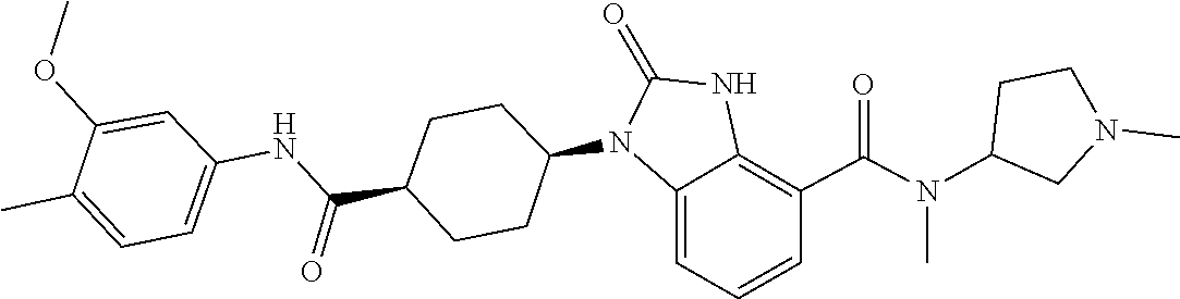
N(C(C1=C2NC(=O)N(C3CCC(C(NC4=CC=C(C)C(OC)=C4)=O)CC3)C2=CC=C1)=O)(C1CN(C)CC1)C
